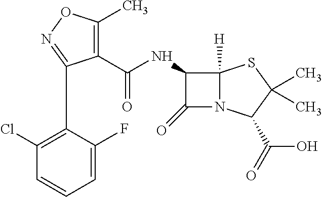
C1(C(NC2C(=O)N3C2([H])SC(C)(C)C3C(=O)O)=O)=C(C)ON=C1C1=C(Cl)C=CC=C1F
